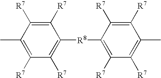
C1([R7])=C([R7])C(C)=C([R7])C([R7])=C1[R8]C1=C([R7])C([R7])=C(C)C([R7])=C1[R7]
